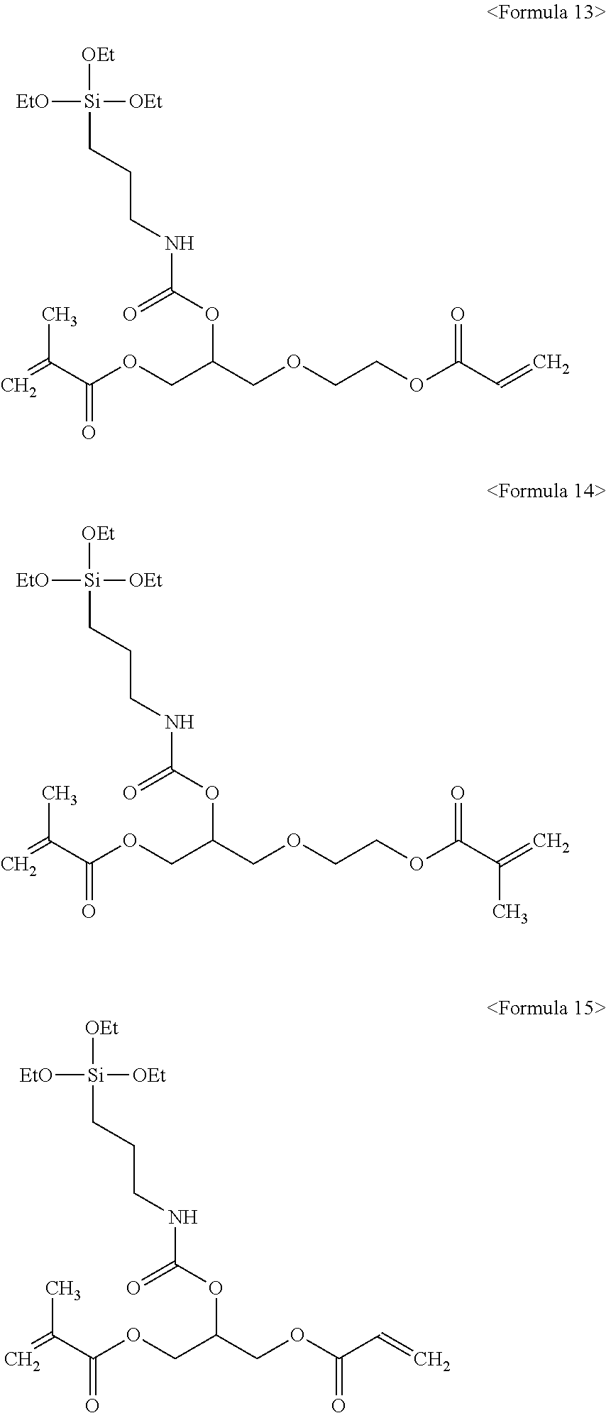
[EtO][Si]([OEt])([OEt])CCCNC(OC(COCCOC(C=C)=O)COC(C(=C)C)=O)=O.[EtO][Si]([OEt])([OEt])CCCNC(OC(COCCOC(C(=C)C)=O)COC(C(=C)C)=O)=O.[EtO][Si]([OEt])([OEt])CCCNC(OC(COC(C=C)=O)COC(C(=C)C)=O)=O
